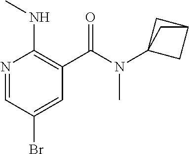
N1=CC(Br)=CC(C(N(C23CC(C2)C3)C)=O)=C1NC
